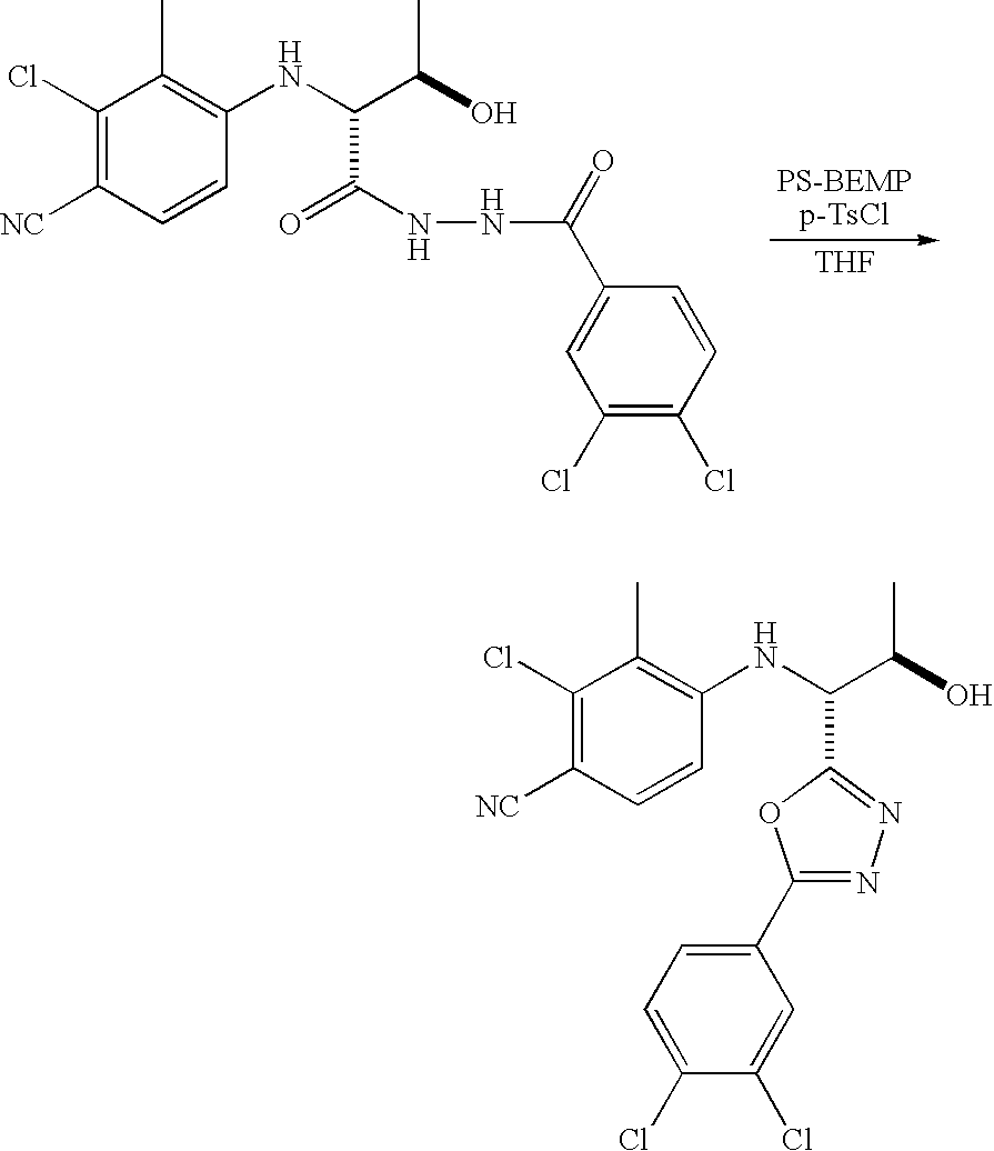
C1(Cl)=C([NC])C=CC(NC(C(NNC(C2=CC(Cl)=C(Cl)C=C2)=O)=O)C(C)O)=C1C.[THF].C1(Cl)=C([NC])C=CC(NC(C2=NN=C(C3=CC=C(Cl)C(Cl)=C3)O2)C(C)O)=C1C
